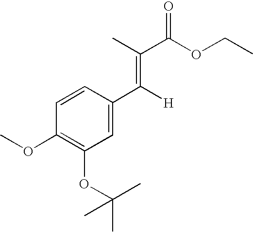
C1=C(C([H])=C(C)C(OCC)=O)C=CC(OC)=C1OC(C)(C)C
